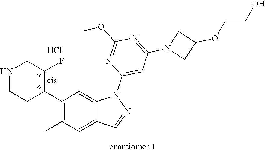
N1CCC(C2=C(C)C=C3C(=C2)N(C2=CC(N4CC(OCCO)C4)=NC(OC)=N2)N=C3)C(F)C1.Cl
